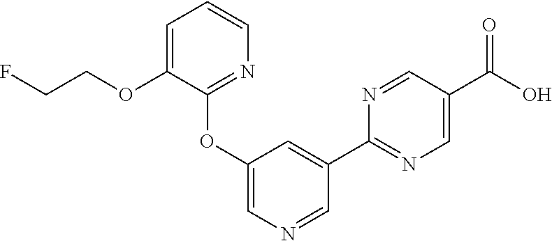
C1=C(OCCF)C(OC2=CN=CC(C3=NC=C(C(O)=O)C=N3)=C2)=NC=C1
